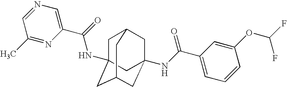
C1C2(NC(C3=CN=CC(C)=N3)=O)CC3CC(NC(C4=CC=CC(OC(F)F)=C4)=O)(CC1C3)C2
